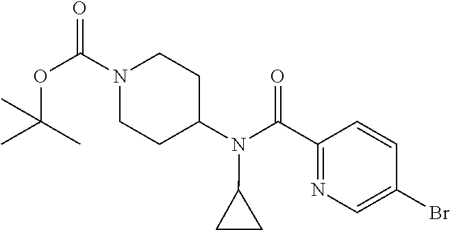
O(C(C)(C)C)C(N1CCC(N(C2CC2)C(C2=NC=C(Br)C=C2)=O)CC1)=O
